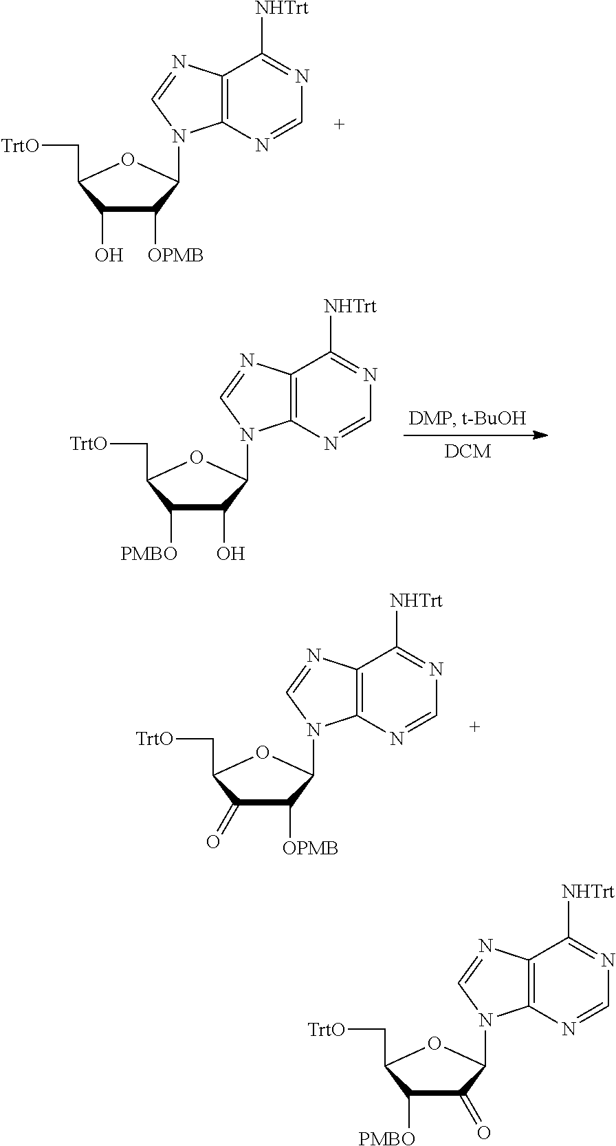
N1=C([NHTrt])C2=C(N=C1)N(C1C([OPMB])C(O)C(C[TrtO])O1)C=N2.N1=C([NHTrt])C2=C(N=C1)N(C1C(O)C([PMBO])C(C[TrtO])O1)C=N2.N1=C([NHTrt])C2=C(N=C1)N(C1C([OPMB])C(=O)C(C[TrtO])O1)C=N2.N1=C([NHTrt])C2=C(N=C1)N(C1C(=O)C([PMBO])C(C[TrtO])O1)C=N2
